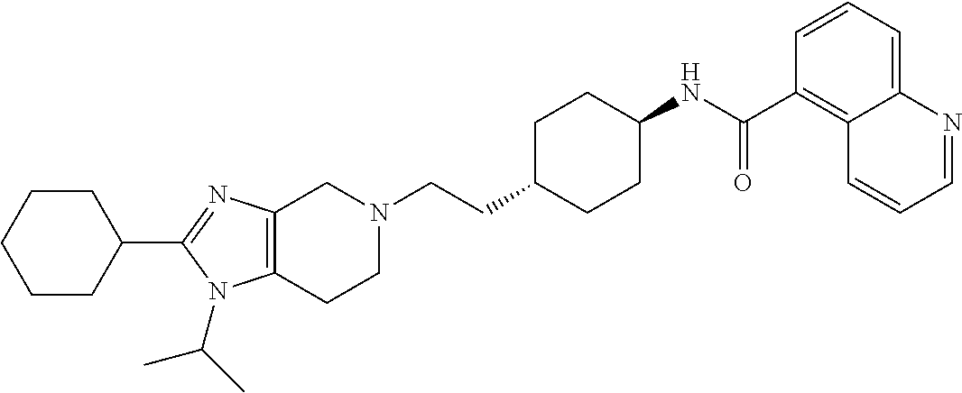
C1(C2CCCCC2)=NC2=C(N1C(C)C)CCN(CCC1CCC(NC(C3=C4C(=CC=C3)N=CC=C4)=O)CC1)C2
